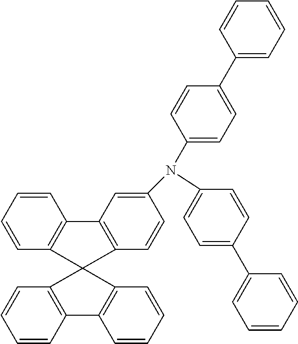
C1(C2=CC=CC=C2)=CC=C(N(C2=CC=C(C3=CC=CC=C3)C=C2)C2=CC3=C(C=C2)C2(C4=C3C=CC=C4)C3=C(C=CC=C3)C3=C2C=CC=C3)C=C1
